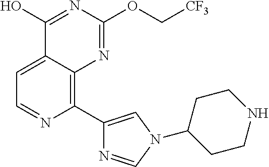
C1=C2C(=C(C3=CN(C4CCNCC4)C=N3)N=C1)N=C(OC[CF3])N=C2O
